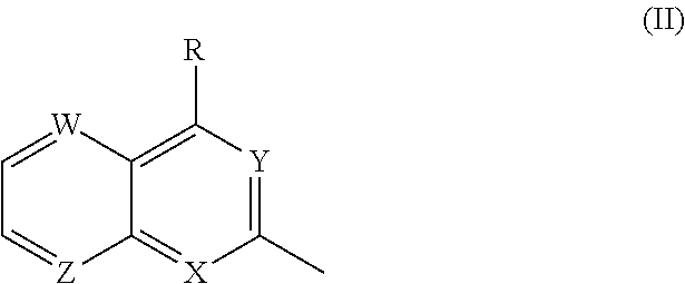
C1=[W]C2=C([R])[Y]=C(C)[X]=C2[Z]=C1
